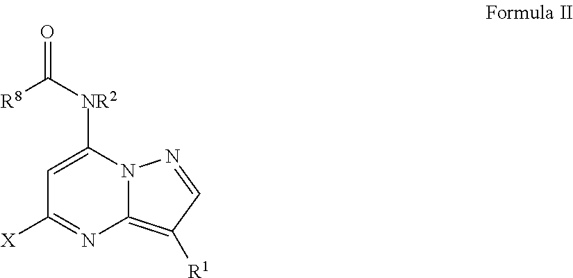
C1=C([NR2]C(=O)[R8])N2C(=C([R1])C=N2)N=C1[X]
